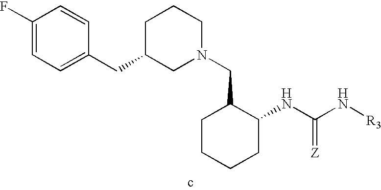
C1(F)=CC=C(CC2CN(CC3CCCCC3NC(N[R3])=[Z])CCC2)C=C1
